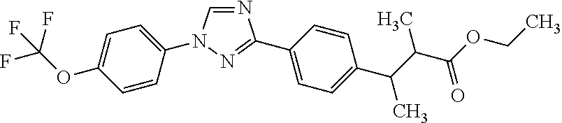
N1=CN(C2=CC=C(OC(F)(F)F)C=C2)N=C1C1=CC=C(C(C(C(OCC)=O)C)C)C=C1
